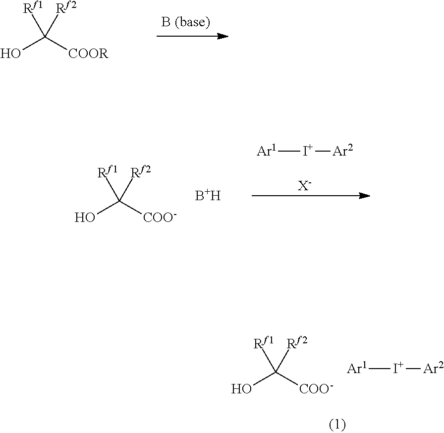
OC([COOR])([Rf1])[Rf2].OC([COO-])([Rf1])[Rf2].[B+H].[Ar1][I+][Ar2].[X-].OC([COO-])([Rf1])[Rf2].[Ar1][I+][Ar2]
